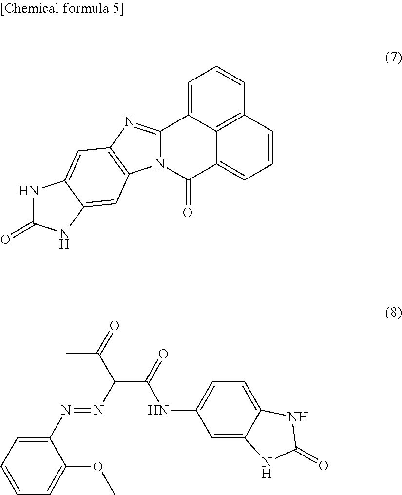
C1=C2C3=C(C=C1)C=CC=C3C(=O)N1C2=NC2=C1C=C1C(=C2)NC(=O)N1.C1(N=NC(C(=O)NC2=CC=C3C(=C2)NC(=O)N3)C(=O)C)=CC=CC=C1OC
